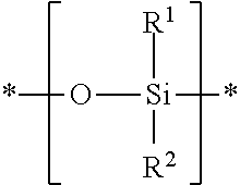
[R1][Si](*)([R2])O*
